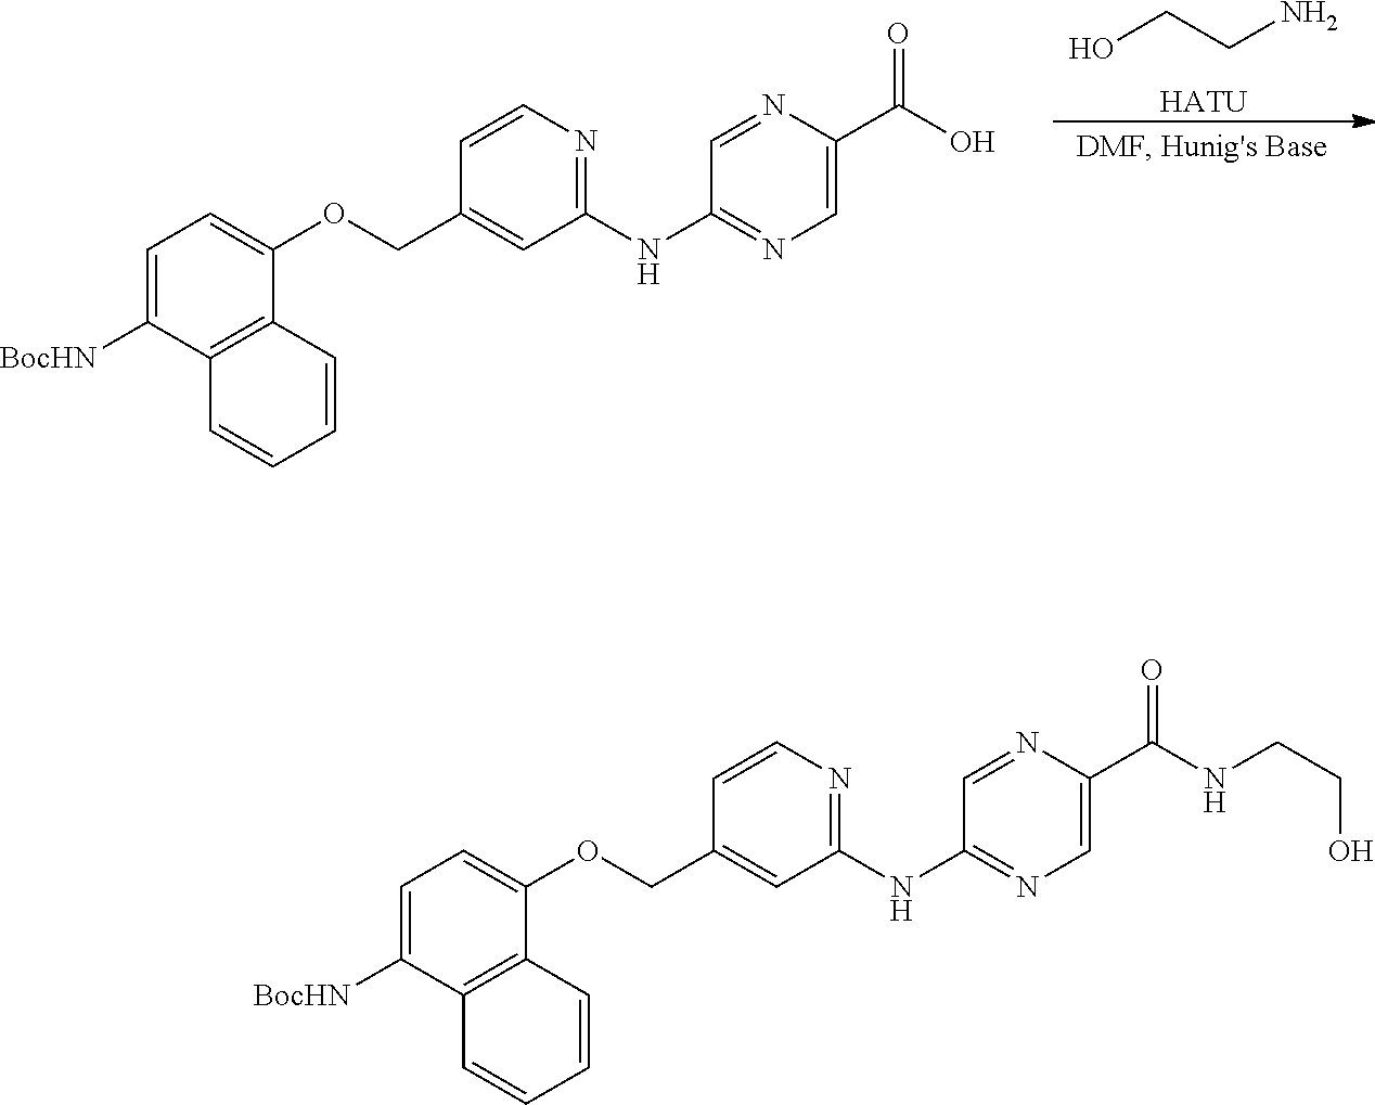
C1([BocHN])=CC=C(OCC2=CC(NC3=NC=C(C(O)=O)N=C3)=NC=C2)C2=C1C=CC=C2.OCCN.[HATU].C1([BocHN])=CC=C(OCC2=CC(NC3=NC=C(C(NCCO)=O)N=C3)=NC=C2)C2=C1C=CC=C2
